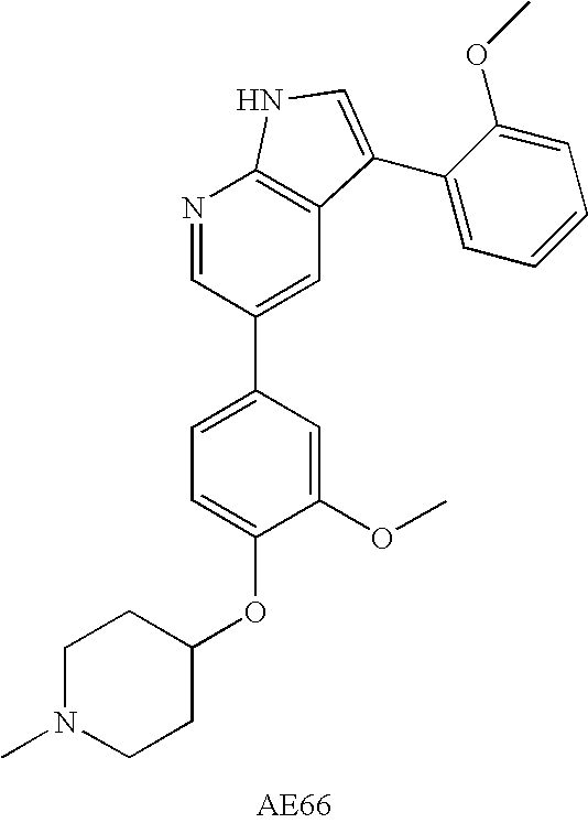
C1(OC)=CC(C2=CC3=C(N=C2)NC=C3C2=CC=CC=C2OC)=CC=C1OC1CCN(C)CC1
